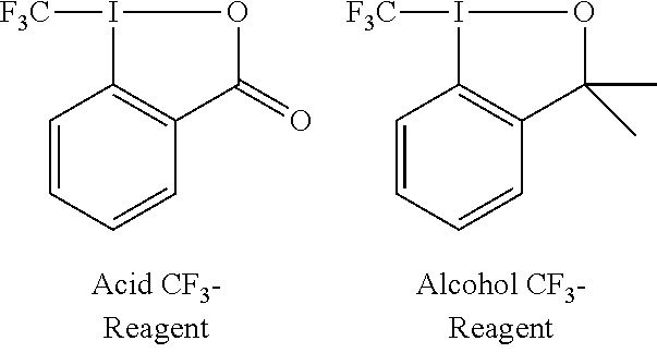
C1=CC=CC2=C1I([F3C])OC2=O.C1=CC=CC2=C1I([F3C])OC2(C)C
